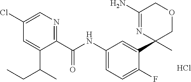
C1(C(=O)NC2=CC=C(F)C(C3(C)COCC(N)=N3)=C2)=NC=C(Cl)C=C1C(CC)C.Cl
